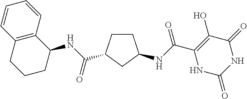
C(C1=C(O)C(=O)NC(=O)N1)(=O)NC1CCC(C(NC2C3=C(CCC2)C=CC=C3)=O)C1
